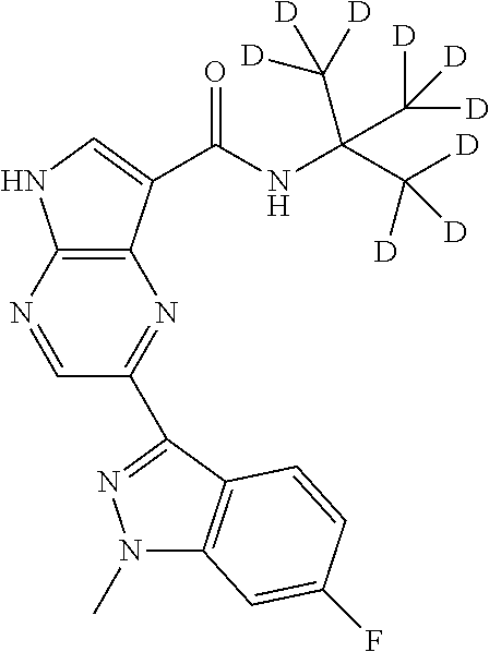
C12=C(C(C(NC(C([D])([D])[D])(C([D])([D])[D])C([D])([D])[D])=O)=CN1)N=C(C1=NN(C)C3=C1C=CC(F)=C3)C=N2
